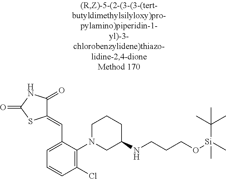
C1(=CC2=CC=CC(Cl)=C2N2CC(NCCCO[Si](C)(C)C(C)(C)C)CCC2)C(=O)NC(=O)S1
